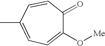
C1(C)=CC=C(O[Me])C(=O)C=C1
